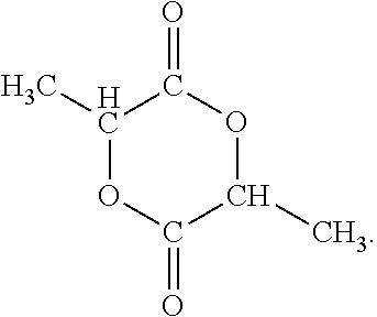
C1(C)OC(=O)C(C)OC1=O
